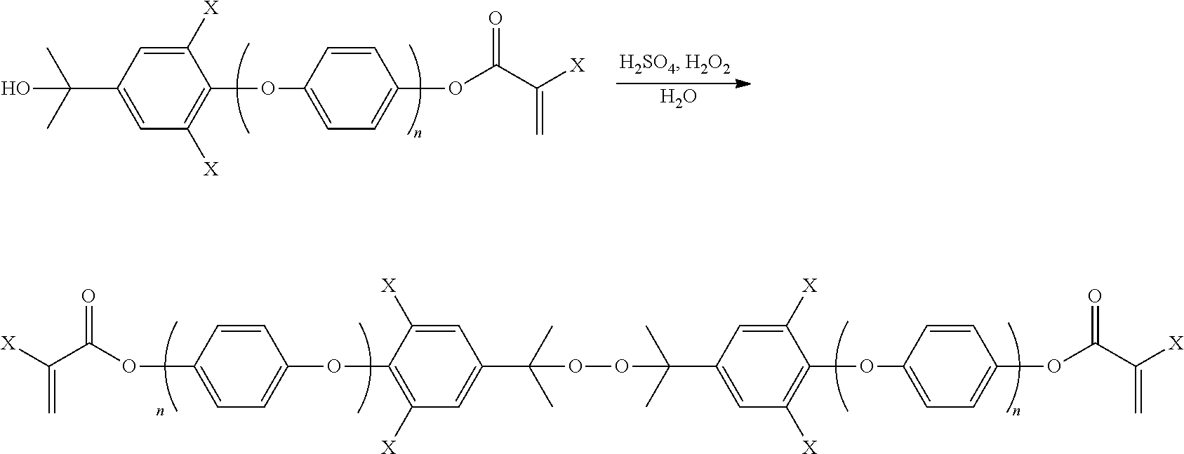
C1=CC(OC2=C([X])C=C(C(C)(C)O)C=C2[X])=CC=C1OC(C([X])=C)=O.O.C1=CC(OC2=C([X])C=C(C(C)(C)OOC(C)(C)C3=CC([X])=C(OC4=CC=C(OC(C([X])=C)=O)C=C4)C([X])=C3)C=C2[X])=CC=C1OC(C([X])=C)=O
